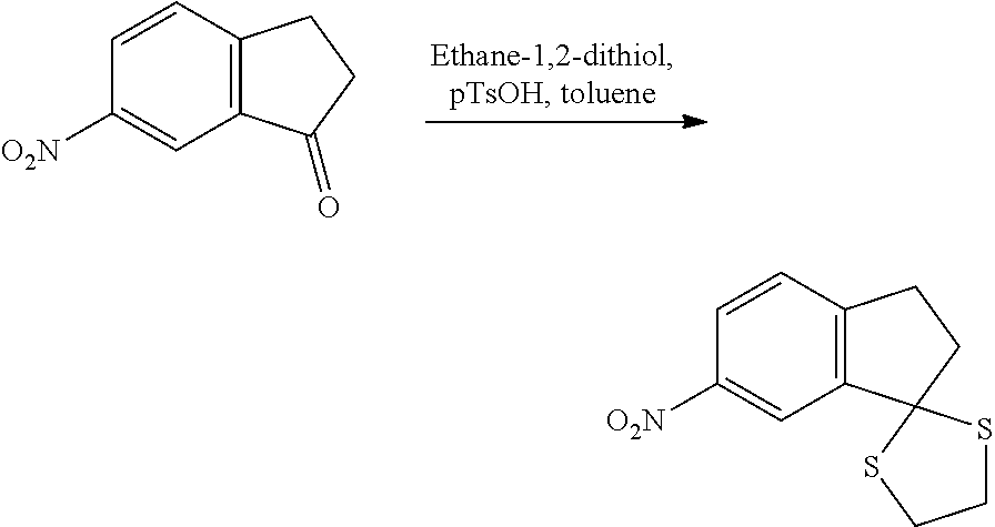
C12=C(C=CC([O2N])=C1)CCC2=O.C12=C(C=CC([O2N])=C1)CCC21SCCS1
